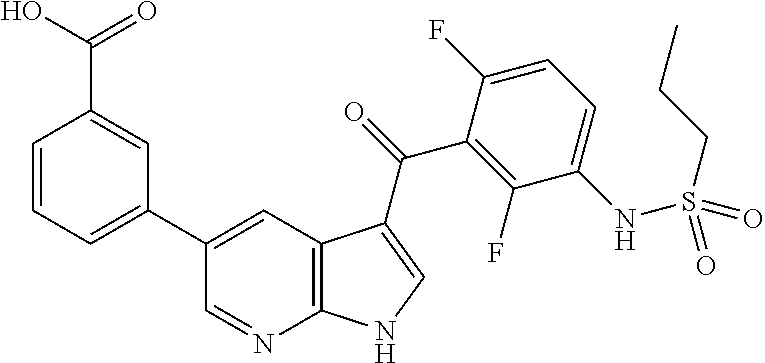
C12=C(C=C(C3=CC=CC(C(=O)O)=C3)C=N1)C(C(=O)C1=C(F)C(NS(CCC)(=O)=O)=CC=C1F)=CN2
